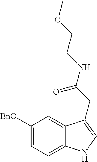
C1([BnO])=CC=C2C(=C1)C(CC(NCCOC)=O)=CN2
